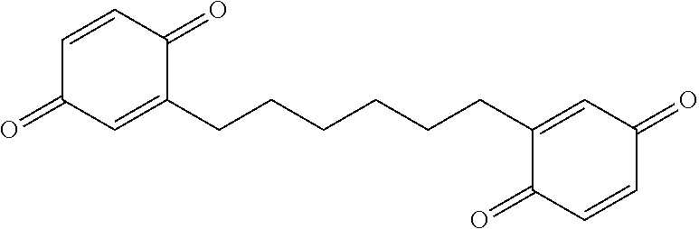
C1=CC(=O)C(CCCCCCC2=CC(=O)C=CC2=O)=CC1=O
